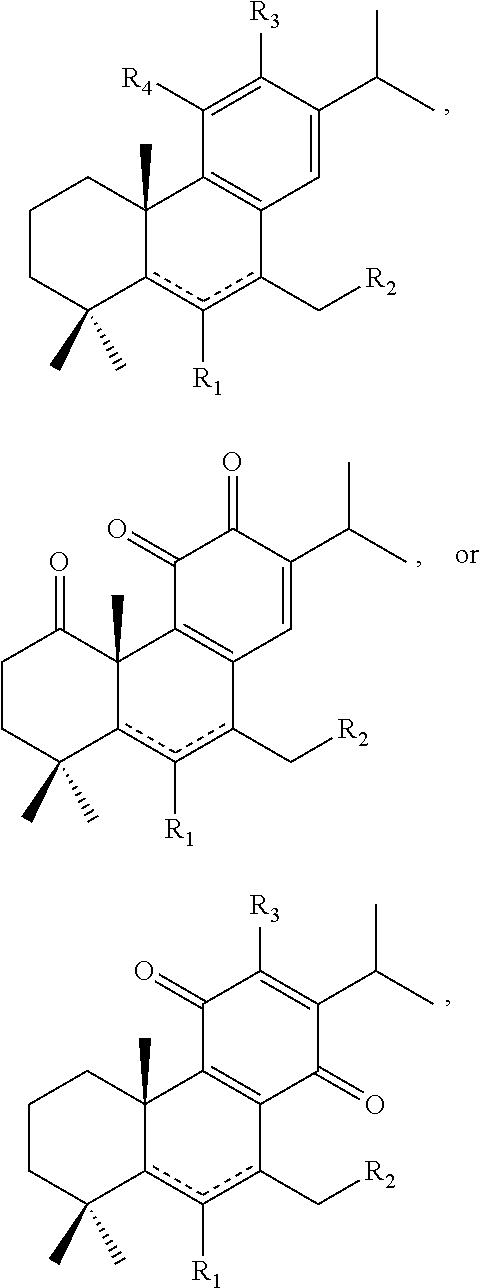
C1CC(C)(C)c2c([R1])c(C[R2])C3=C(C2(C)C1)C([R4])=C([R3])C(C(C)C)=C3.C1CC(C)(C)c2c([R1])c(C[R2])C3=C(C2(C)C1=O)C(=O)C(=O)C(C(C)C)=C3.C1CC(C)(C)c2c([R1])c(C[R2])C3=C(C2(C)C1)C(=O)C([R3])=C(C(C)C)C3=O
